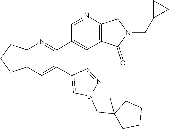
C12=C(C=C(C3=CN(CC4(C)CCCC4)N=C3)C(C3=CC4=C(N=C3)CN(CC3CC3)C4=O)=N1)CCC2
